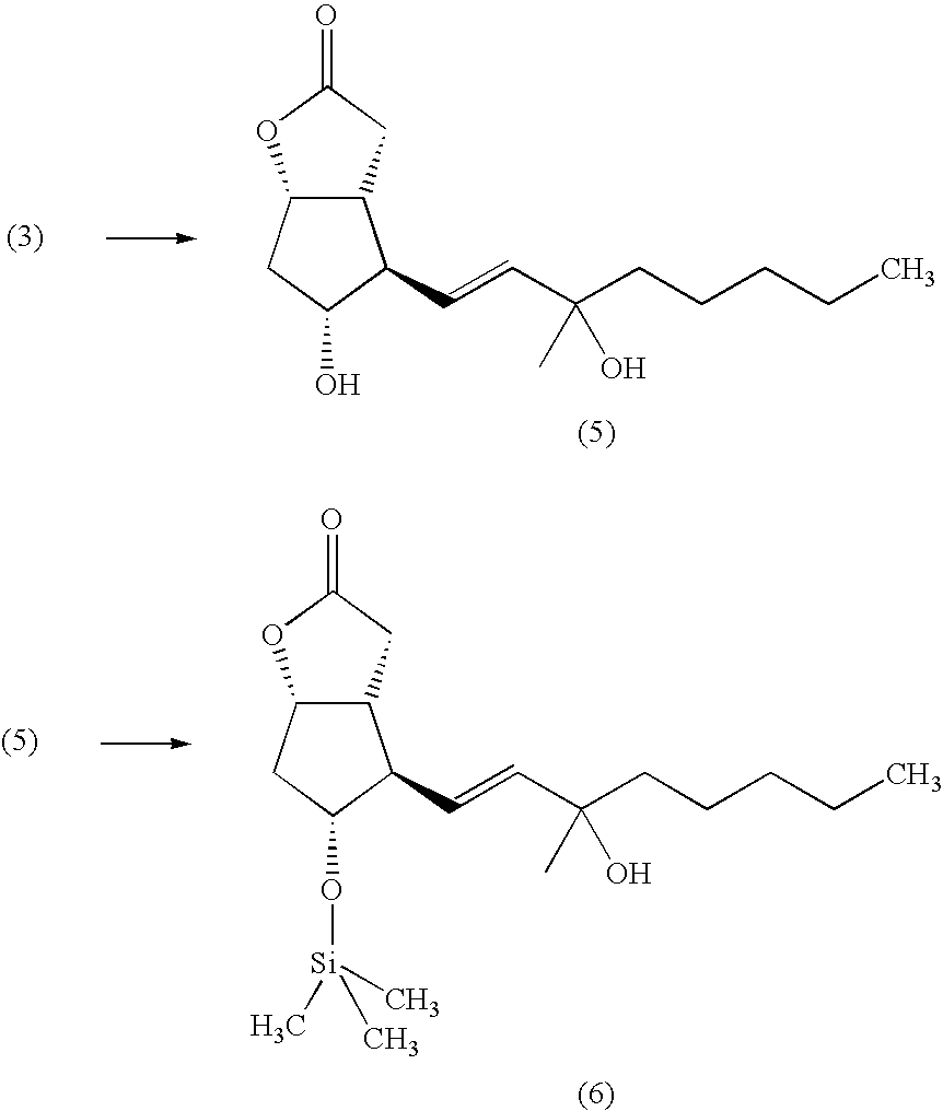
C12C(CC(=O)O1)C(C=CC(CCCCC)(C)O)C(O)C2.C12C(CC(=O)O1)C(C=CC(CCCCC)(C)O)C(O[Si](C)(C)C)C2
